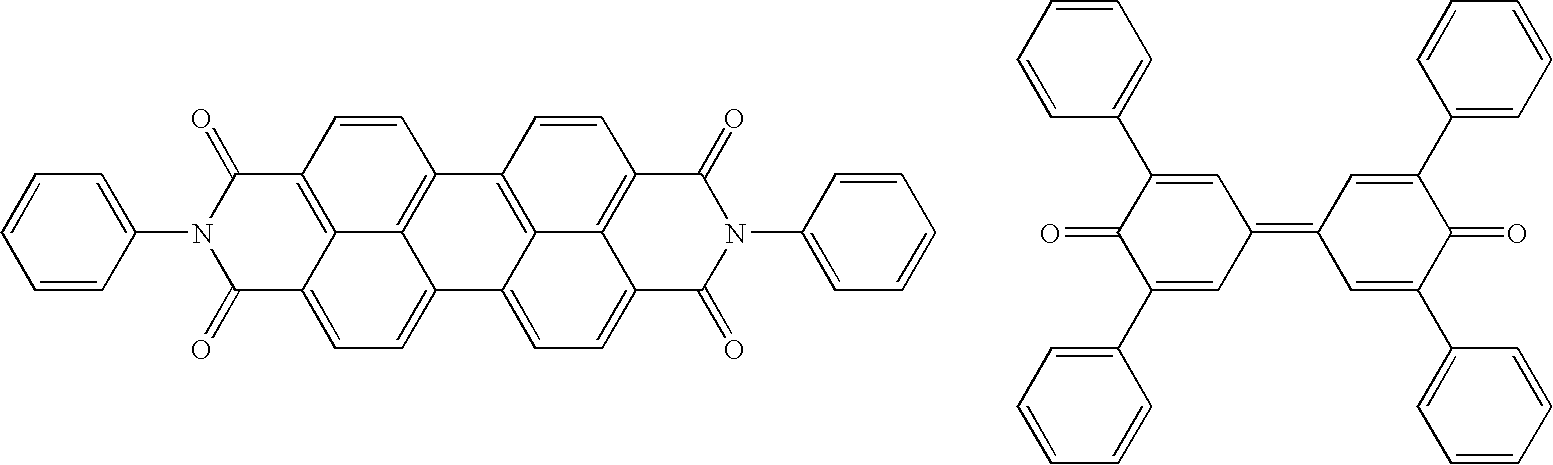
C1=CC2=C3C4=C1C1=C5C(=CC=C6C5=C(C=C1)C(=O)N(C1=CC=CC=C1)C6=O)C4=CC=C3C(=O)N(C1=CC=CC=C1)C2=O.C1=CC=CC(C2=CC(=C3C=C(C4=CC=CC=C4)C(=O)C(C4=CC=CC=C4)=C3)C=C(C3=CC=CC=C3)C2=O)=C1
